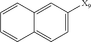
C1=C([X9])C=C2C(=C1)C=CC=C2
